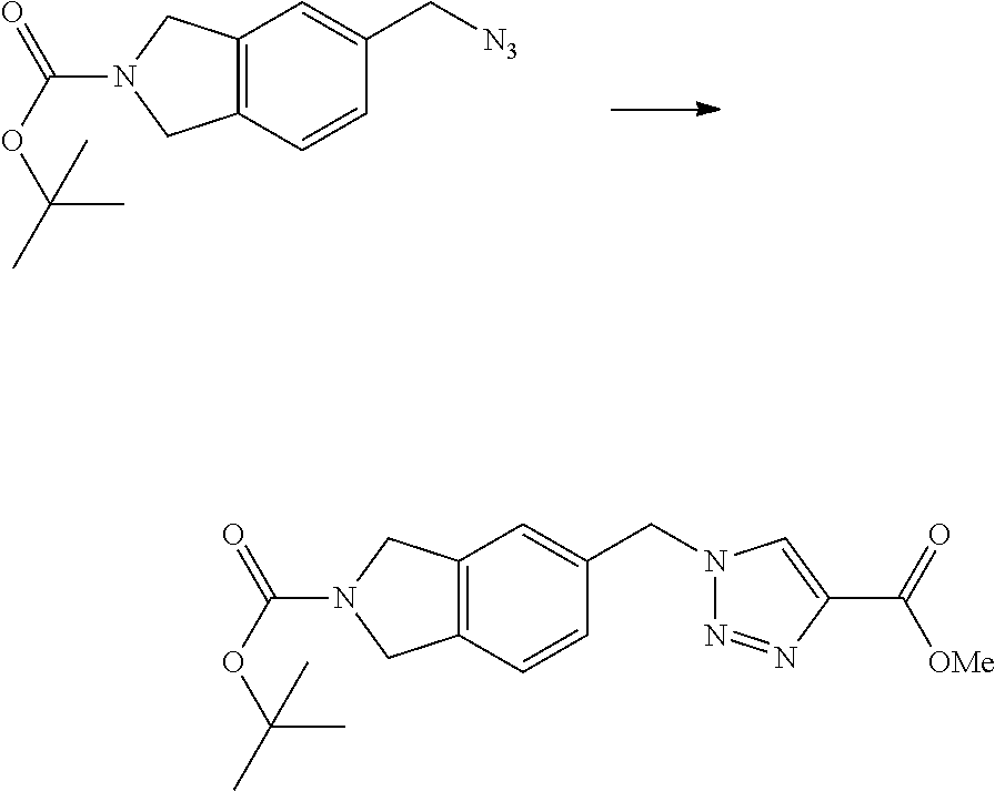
C12=C(C=CC(C[N3])=C1)CN(C(OC(C)(C)C)=O)C2.C12=C(C=CC(CN3N=NC(C(=O)[OMe])=C3)=C1)CN(C(OC(C)(C)C)=O)C2
